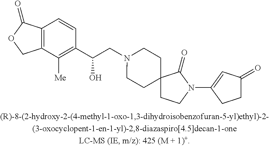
C12=C(C=CC(C(O)CN3CCC4(CC3)CCN(C3=CC(=O)CC3)C4=O)=C1[Me])C(=O)OC2
